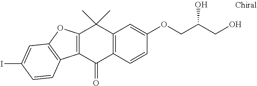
C12=C(C(=O)C3=C(C1(C)C)C=C(OCC(CO)O)C=C3)C1=C(O2)C=C(I)C=C1
